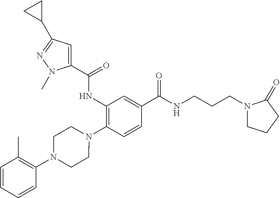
C1(NC(=O)C2=CC(C3CC3)=NN2C)=C(N2CCN(C3=C(C)C=CC=C3)CC2)C=CC(C(NCCCN2CCCC2=O)=O)=C1
